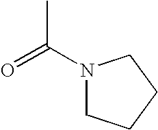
C(C)(N1CCCC1)=O
